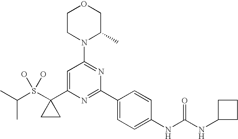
C(S(C1(C2=CC(N3C(C)COCC3)=NC(C3=CC=C(NC(NC4CCC4)=O)C=C3)=N2)CC1)(O)O)(C)C
